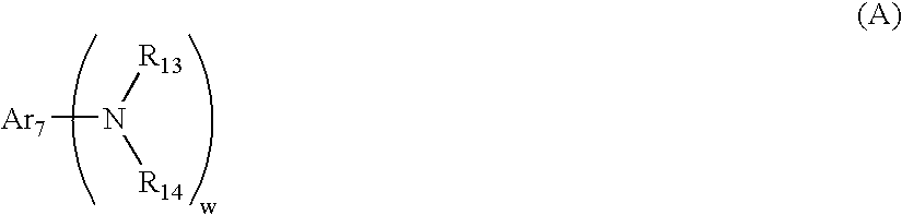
[Ar7]N([R13])[R14]
